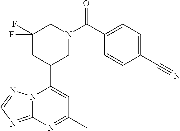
N12C(=NC=N1)N=C(C)C=C2C1CN(C(=O)C2=CC=C(C#N)C=C2)CC(F)(F)C1
